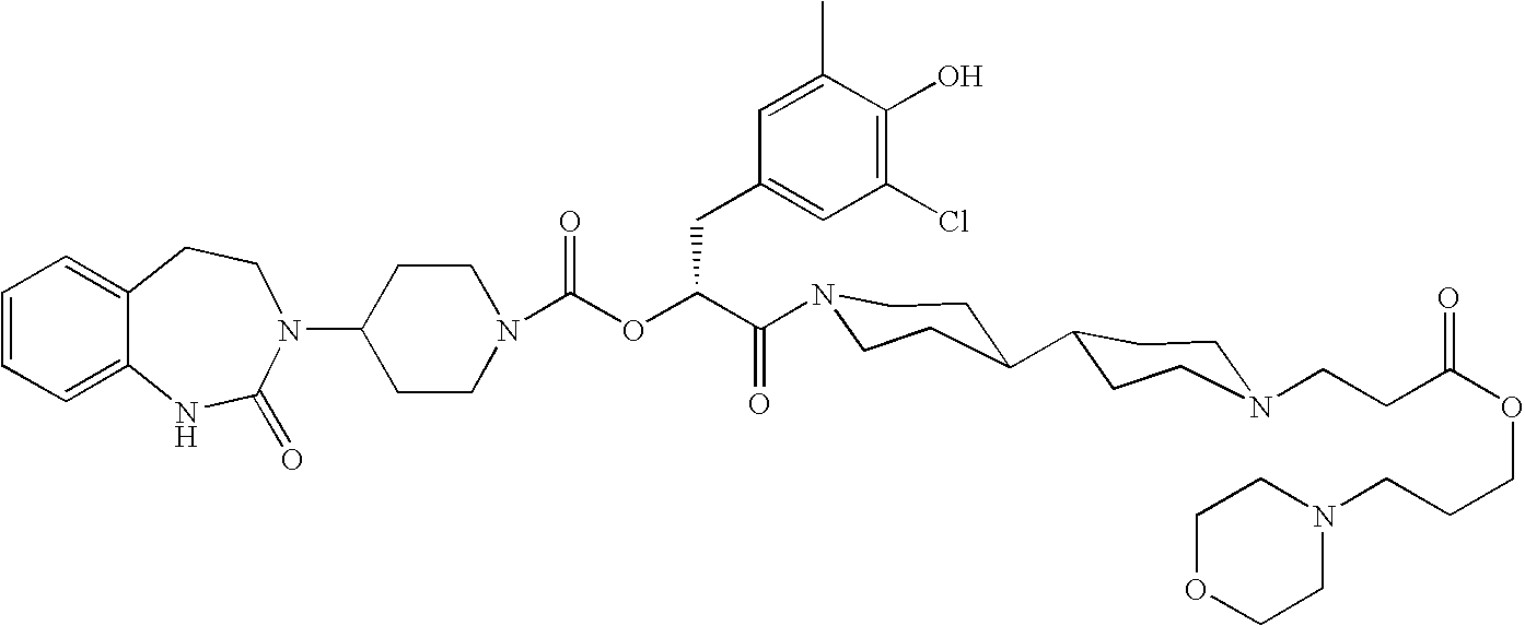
C12=CC=CC=C1NC(=O)N(C1CCN(C(OC(C(=O)N3CCC(C4CCN(CCC(OCCCN5CCOCC5)=O)CC4)CC3)CC3=CC(Cl)=C(O)C(C)=C3)=O)CC1)CC2
